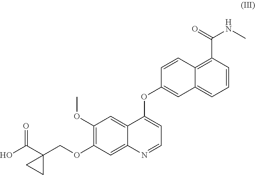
C1(OC)=C(OCC2(C(O)=O)CC2)C=C2C(=C1)C(OC1=CC3=CC=CC(C(=O)NC)=C3C=C1)=CC=N2
